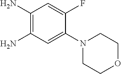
C1(N)=C(N)C=C(N2CCOCC2)C(F)=C1
